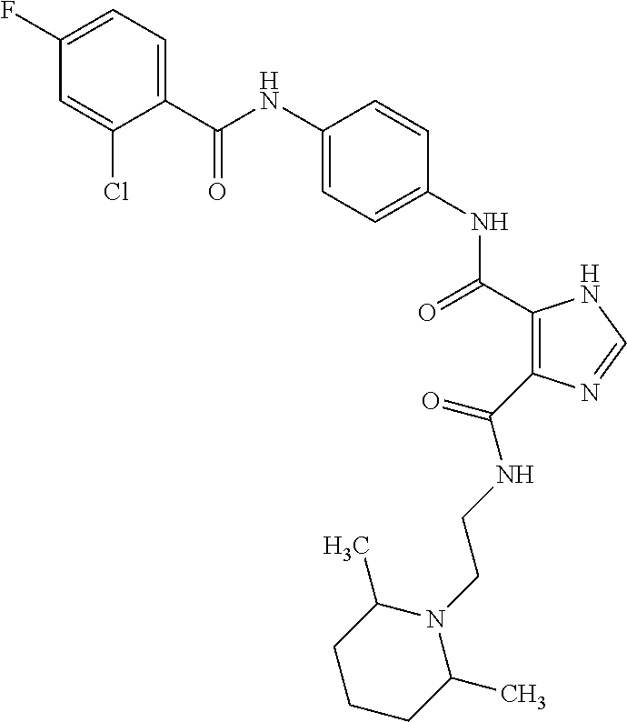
C(NC1=CC=C(NC(=O)C2=C(C(NCCN3C(C)CCCC3C)=O)N=CN2)C=C1)(=O)C1=CC=C(F)C=C1Cl
